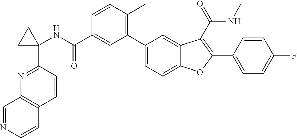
C1(NC(C2=CC(C3=CC=C4C(=C3)C(C(=O)NC)=C(C3=CC=C(F)C=C3)O4)=C(C)C=C2)=O)(C2=NC3=C(C=C2)C=CN=C3)CC1
